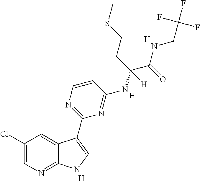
[H].C1=CN=C(C2=CNC3=NC=C(Cl)C=C32)N=C1NC(C(NCC(F)(F)F)=O)(CCSC)[H].[H].[H]
